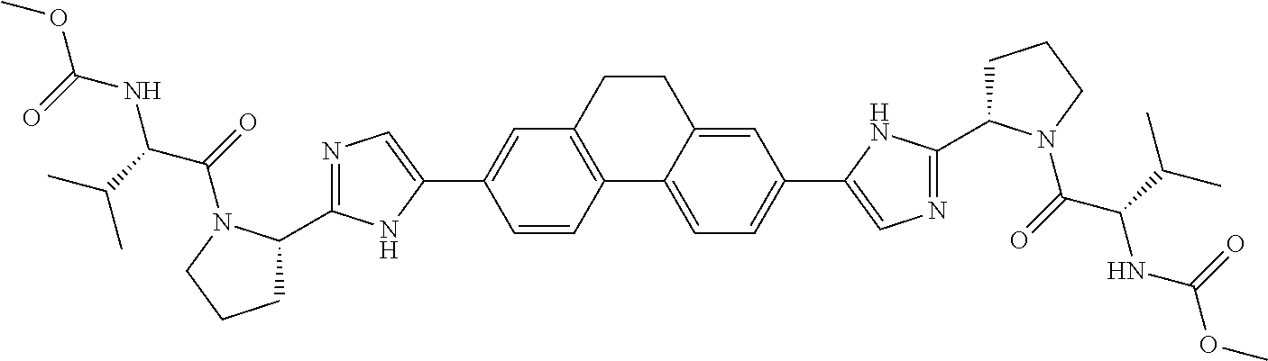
COC(NC(C(C)C)C(=O)N1C(C2=NC=C(C3=CC4=C(C=C3)C3=CC=C(C5=CN=C(C6CCCN6C(=O)C(C(C)C)NC(OC)=O)N5)C=C3CC4)N2)CCC1)=O
